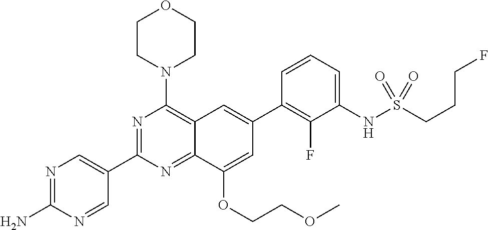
N1=C(N)N=CC(C2=NC(N3CCOCC3)=C3C(=N2)C(OCCOC)=CC(C2=C(F)C(NS(=O)(=O)CCCF)=CC=C2)=C3)=C1
